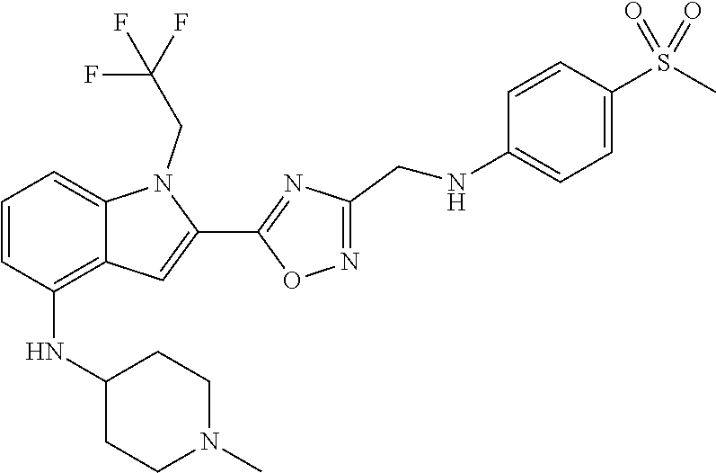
O1N=C(CNC2=CC=C(S(C)(=O)=O)C=C2)N=C1C1=CC2=C(NC3CCN(C)CC3)C=CC=C2N1CC(F)(F)F
